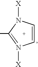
C1=CN([X])C(C)=N1[X]
